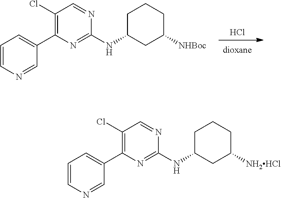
Cl.C1(Cl)=C(C2=CC=CN=C2)N=C(NC2CCCC([NHBoc])C2)N=C1.C1(Cl)=C(C2=CC=CN=C2)N=C(NC2CCCC([NH2HCl])C2)N=C1
